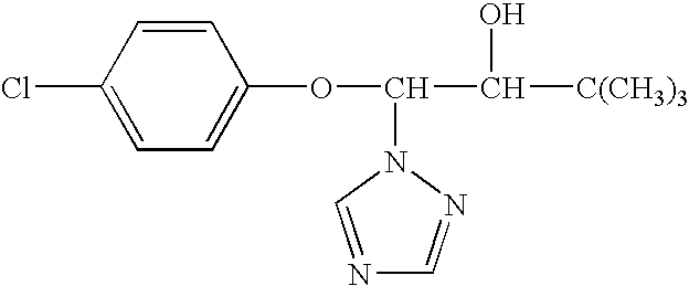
ClC1=CC=C(OC(C(O)[C(CH3)3])N2C=NC=N2)C=C1
